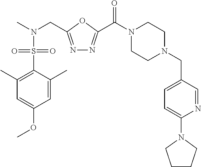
N1=C(CN(C)S(C2=C(C)C=C(OC)C=C2C)(=O)=O)OC(C(N2CCN(CC3=CC=C(N4CCCC4)N=C3)CC2)=O)=N1
